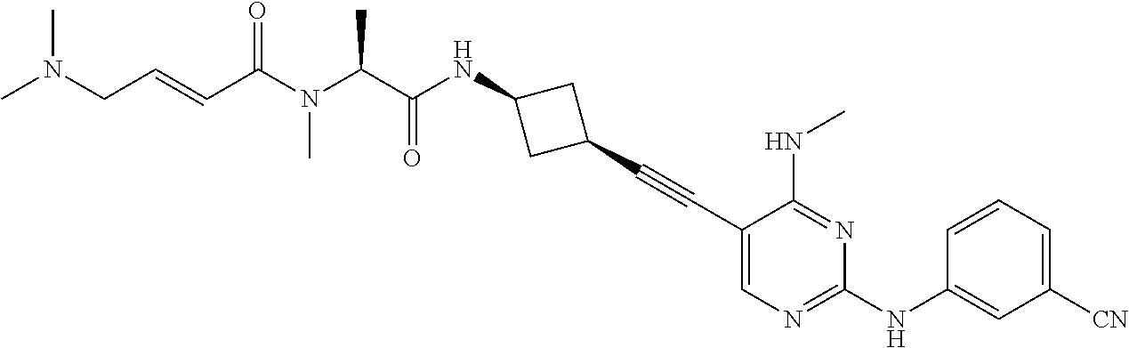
C1(C#CC2CC(NC(C(N(C(C=CCN(C)C)=O)C)C)=O)C2)=CN=C(NC2=CC([CN])=CC=C2)N=C1NC
